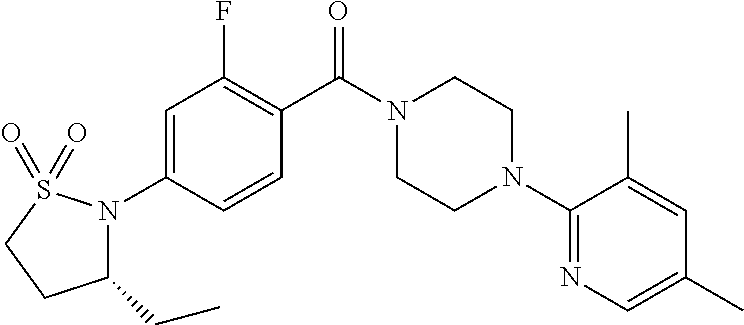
C1=C(N2C(CC)CCS2(=O)=O)C=CC(C(N2CCN(C3=NC=C(C)C=C3C)CC2)=O)=C1F
